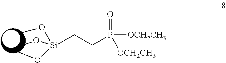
[Si](CCP(=O)([OCH2CH3])[OCH2CH3])(OC)(OC)OC
